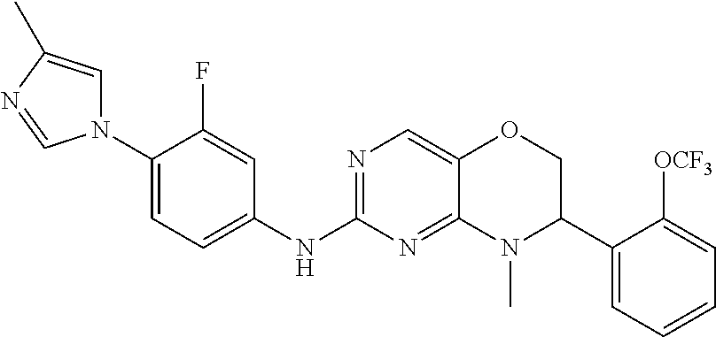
N1=C(NC2=CC=C(N3C=C(C)N=C3)C(F)=C2)N=C2C(=C1)OCC(C1=CC=CC=C1[OCF3])N2C
